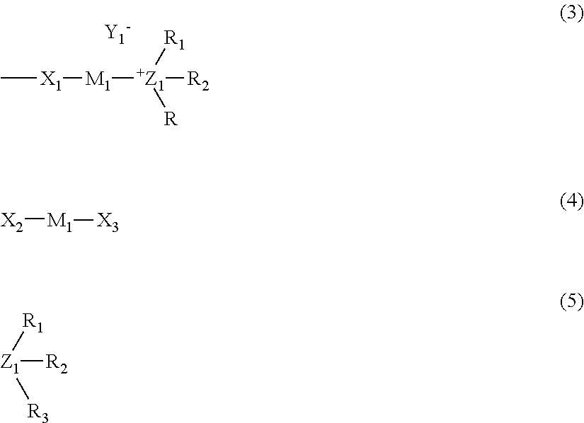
C[X1][M1][+Z1]([R])([R1])[R2].[Y1-].[X2][M1][X3].[Z1]([R3])([R1])[R2]
